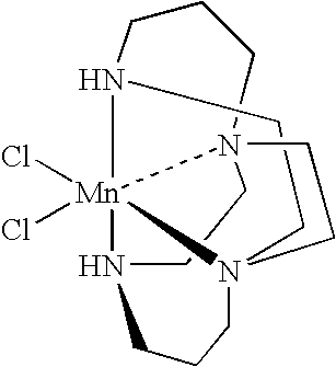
N12CCCN34CCN5[Mn]13(Cl)(Cl)N(CC4)(CC2)CCC5
